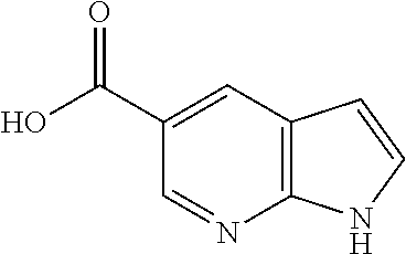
C12=C(C=C(C(O)=O)C=N1)C=CN2
